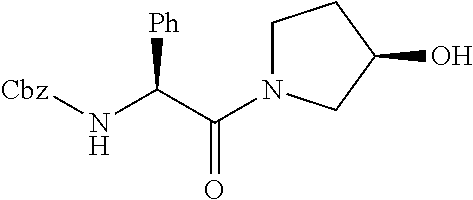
C(=O)(C(N[Cbz])[Ph])N1CCC(O)C1
